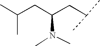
CC(CC(CC(C)C)N(C)C)C
